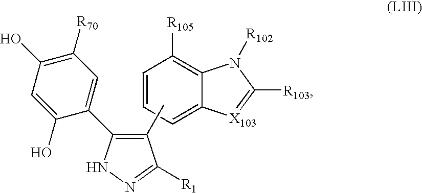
C1=CC=C2C(=C1[R105])N([R102])C([R103])=[X103]2.C1(C2=C(C)C([R1])=NN2)=CC([R70])=C(O)C=C1O
